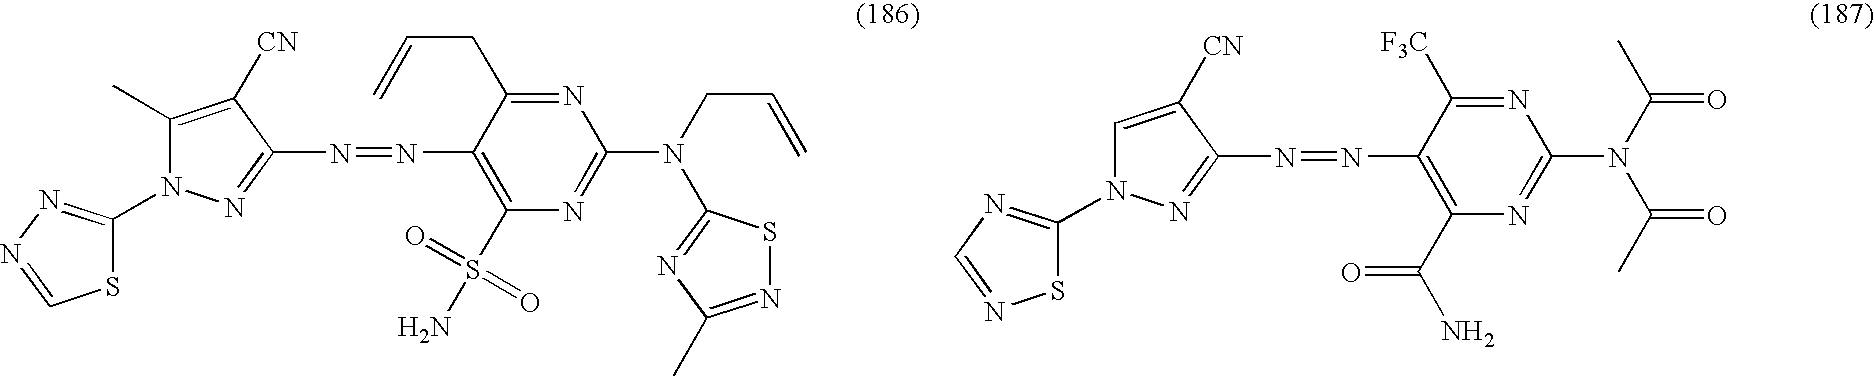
C1(N=NC2=C(C(=O)N)N=C(N(C(=O)C)C(=O)C)N=C2[F3C])=NN(C2=NC=NS2)C=C1[CN].C1(N=NC2=C(S(=O)(=O)N)N=C(N(CC=C)C3=NC(C)=NS3)N=C2CC=C)=NN(C2=NN=CS2)C(C)=C1[CN]
